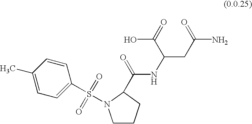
C1CCC(C(NC(CC(=O)N)C(O)=O)=O)N1S(=O)(=O)C1=CC=C(C)C=C1
